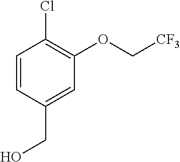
C1=CC(CO)=CC(OC[CF3])=C1Cl
